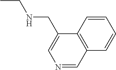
CCNCC1=CN=CC2=C1C=CC=C2
